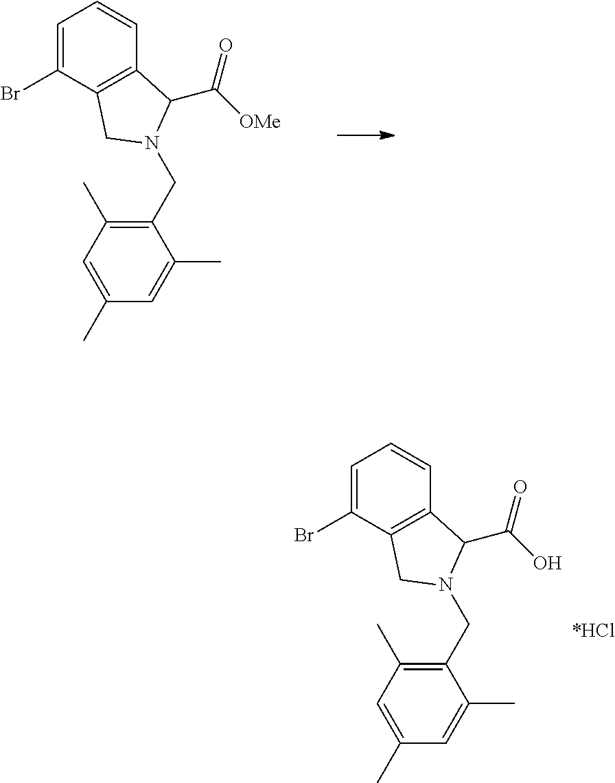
C1=C(Br)C2=C(C=C1)C(C([OMe])=O)N(CC1=C(C)C=C(C)C=C1C)C2.C1=C(Br)C2=C(C=C1)C(C(O)=O)N(CC1=C(C)C=C(C)C=C1C)C2
